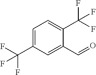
C1=C(C(F)(F)F)C=C(C=O)C(C(F)(F)F)=C1
